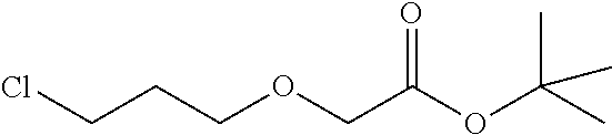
ClCCCOCC(OC(C)(C)C)=O
